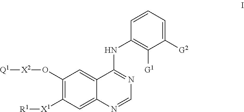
C12=CC(O[X2][Q1])=C([X1][R1])C=C1N=CN=C2NC1=C([G1])C([G2])=CC=C1
